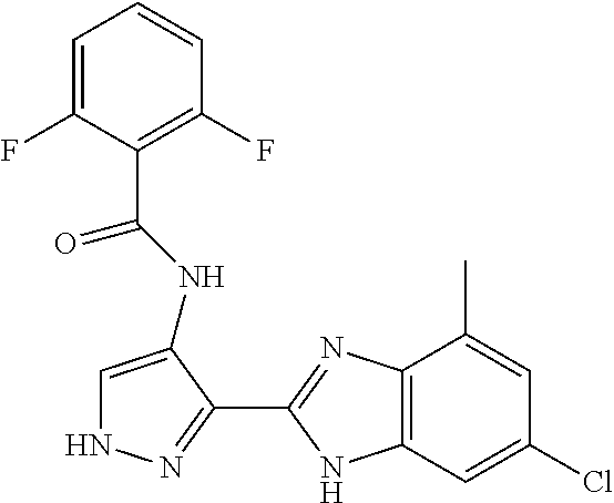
C1=C(F)C(C(NC2=CNN=C2C2=NC3=C(N2)C=C(Cl)C=C3C)=O)=C(F)C=C1
